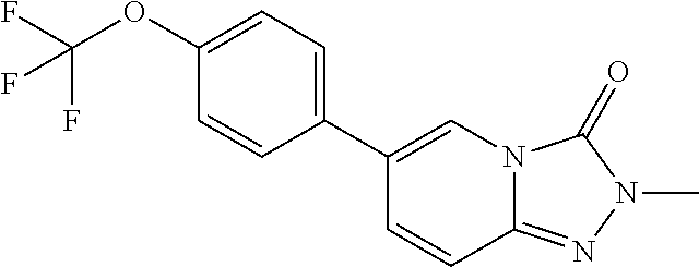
C1(OC(F)(F)F)=CC=C(C2=CN3C(=NN(C)C3=O)C=C2)C=C1
